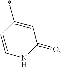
C1=CNC(=O)C=C1*
